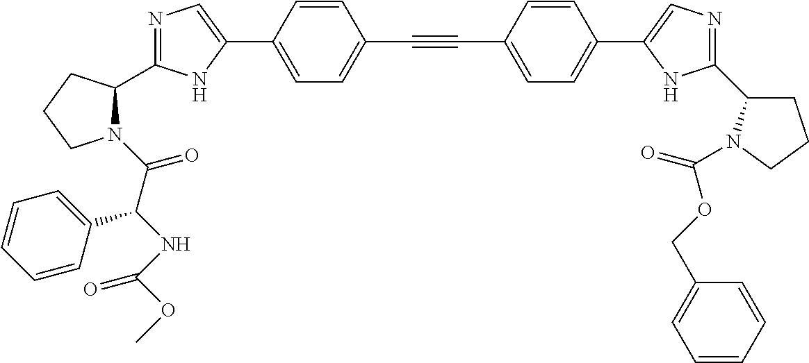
N1=C(C2N(C(C(NC(OC)=O)C3=CC=CC=C3)=O)CCC2)NC(C2=CC=C(C#CC3=CC=C(C4=CN=C(C5CCCN5C(=O)OCC5=CC=CC=C5)N4)C=C3)C=C2)=C1
